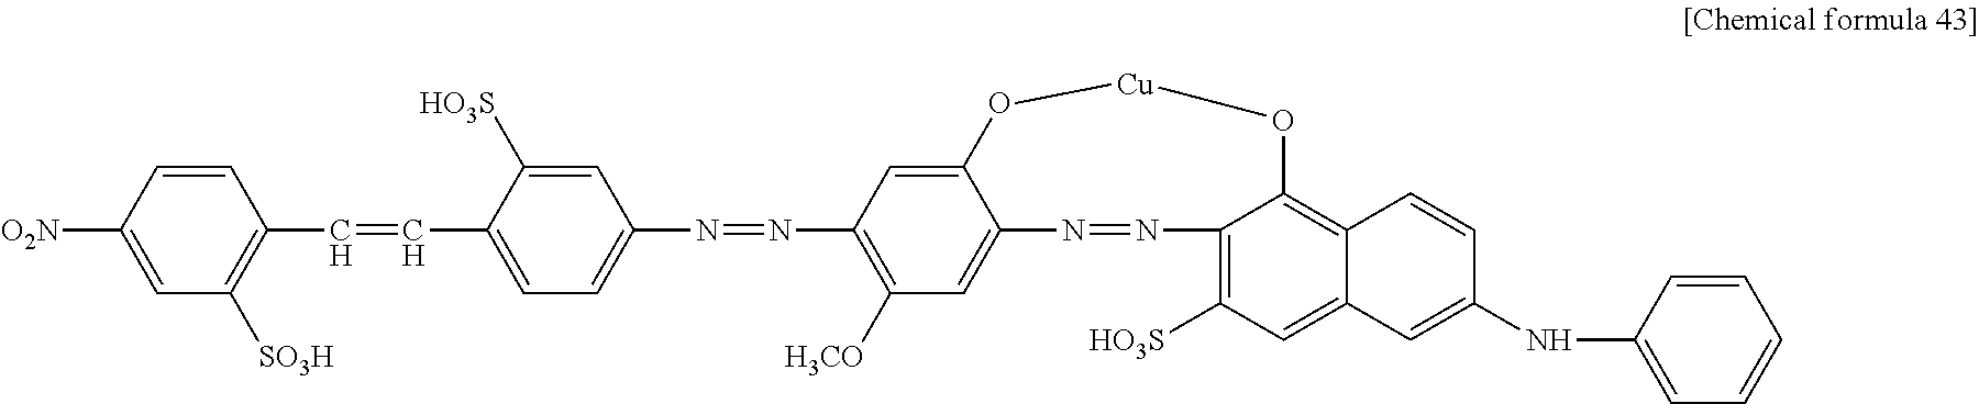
C1=C([O2N])C=CC(C=CC2=CC=C(N=NC3=C([H3CO])C=C4C(=C3)O[Cu]OC3=C5C(=CC([HO3S])=C3N=N4)C=C(NC3=CC=CC=C3)C=C5)C=C2[HO3S])=C1[SO3H]
